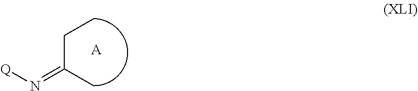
[Q]N=C(CC)C.[A]
